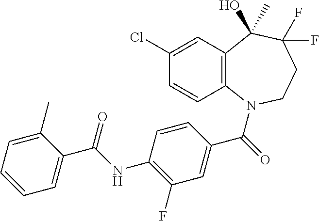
C1(Cl)=CC2=C(C=C1)N(C(=O)C1=CC(F)=C(NC(C3=CC=CC=C3C)=O)C=C1)CCC(F)(F)C2(O)C
